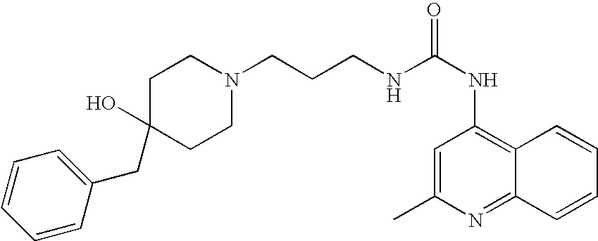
C1N(CCCNC(NC2=C3C(=NC(C)=C2)C=CC=C3)=O)CCC(O)(CC2=CC=CC=C2)C1
